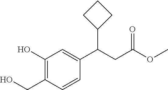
C1(O)=C(CO)C=CC(C(CC(OC)=O)C2CCC2)=C1
